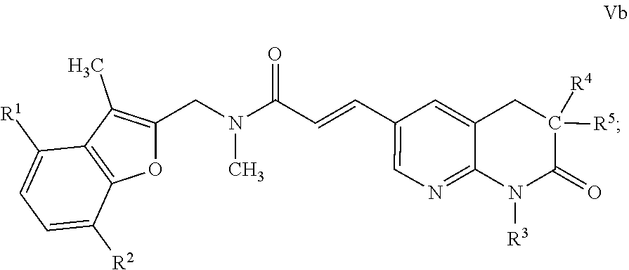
C1(C=CC(N(C)CC2=C(C)C3=C(O2)C([R2])=CC=C3[R1])=O)=CN=C2C(=C1)CC([R5])([R4])C(=O)N2[R3]
